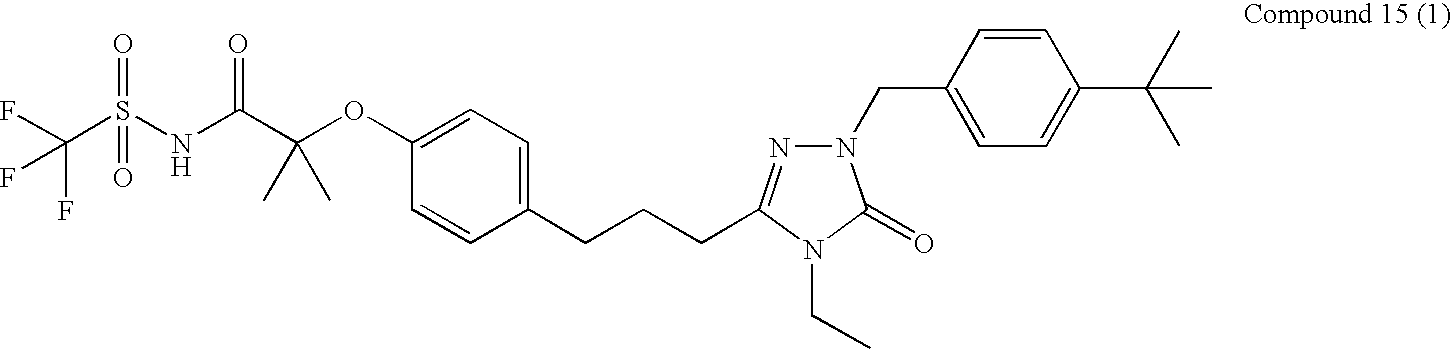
C1=CC(CN2N=C(CCCC3=CC=C(OC(C(NS(C(F)(F)F)(=O)=O)=O)(C)C)C=C3)N(CC)C2=O)=CC=C1C(C)(C)C
